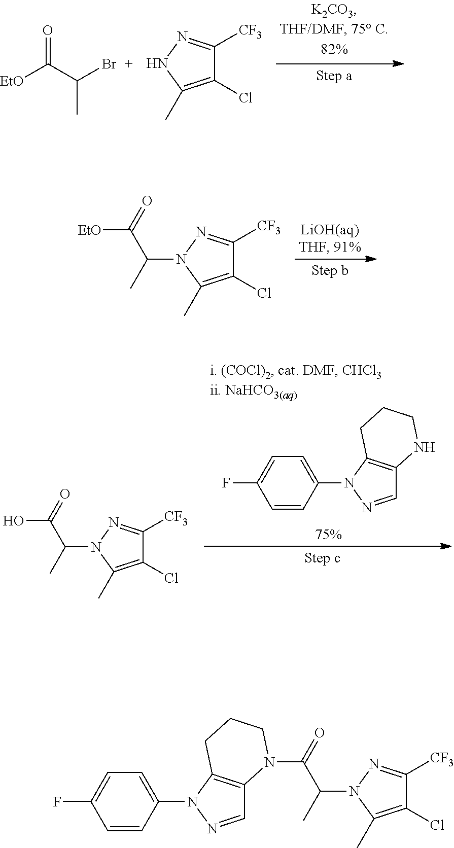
O=C([EtO])C(C)Br.C1(Cl)=C(C)NN=C1[CF3].C1(Cl)=C(C)N(C(C)C([EtO])=O)N=C1[CF3].C1=NN(C2=CC=C(F)C=C2)C2=C1NCCC2.C1(Cl)=C(C)N(C(C)C(O)=O)N=C1[CF3].C1=NN(C2=CC=C(F)C=C2)C2=C1N(C(=O)C(N1C(C)=C(Cl)C([CF3])=N1)C)CCC2
